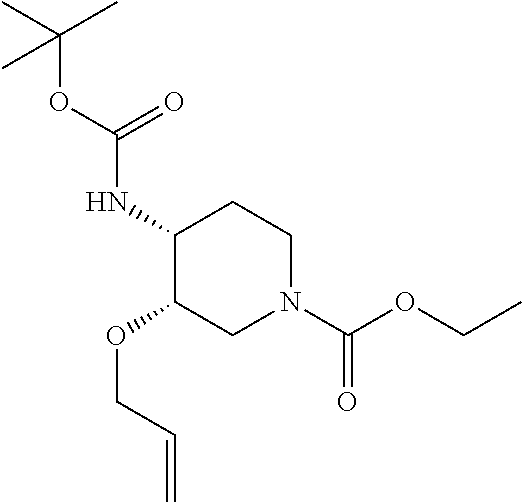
C1(NC(OC(C)(C)C)=O)C(OCC=C)CN(C(OCC)=O)CC1
